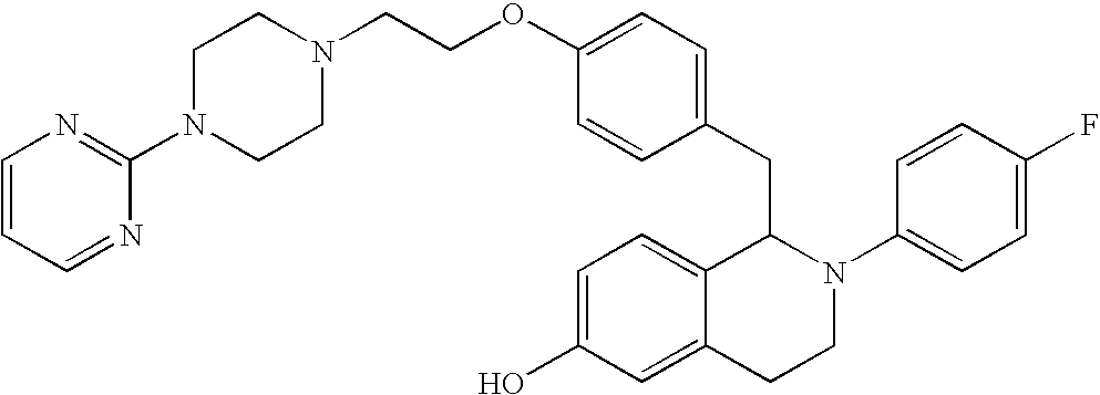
O(C1=CC=C(CC2C3=CC=C(O)C=C3CCN2C2=CC=C(F)C=C2)C=C1)CCN1CCN(C2=NC=CC=N2)CC1
